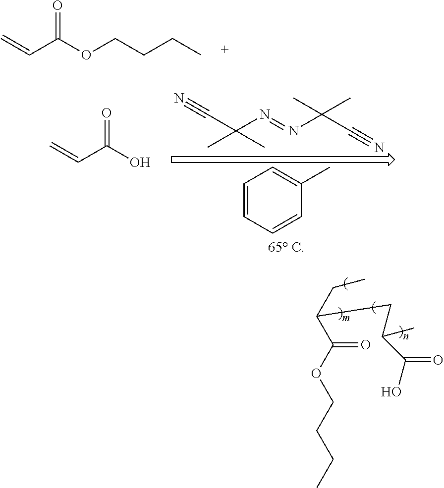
CCCCOC(C(CC)CC(C(O)=O)C)=O.C=CC(OCCCC)=O.C(C(N=NC(C#N)(C)C)(C)C)#N.C=CC(O)=O.C1=CC=CC(C)=C1
